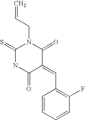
C(=C1C(=O)NC(=S)N(CC=C)C1=O)C1=C(F)C=CC=C1
